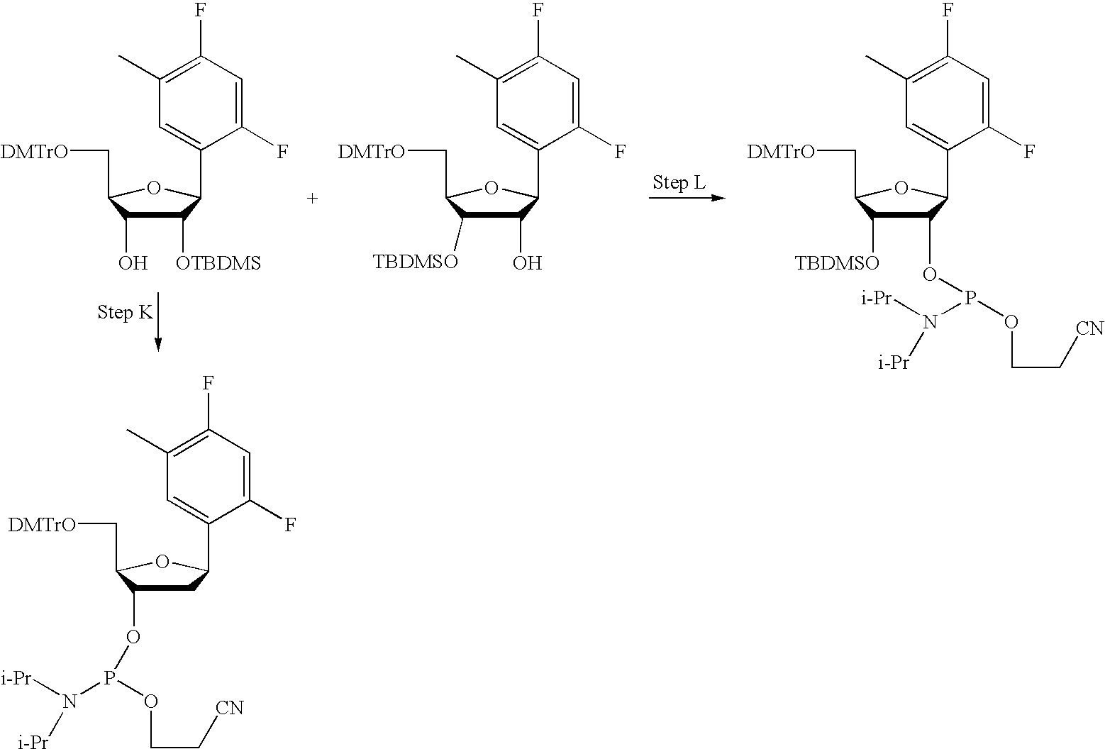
C1(O)C(C[DMTrO])OC(C2=CC(C)=C(F)C=C2F)C1[OTBDMS].C1([TBDMSO])C(C[DMTrO])OC(C2=CC(C)=C(F)C=C2F)C1O.C1([TBDMSO])C(C[DMTrO])OC(C2=CC(C)=C(F)C=C2F)C1OP(OCC[CN])N([i-Pr])[i-Pr].C1(OP(N([i-Pr])[i-Pr])OCC[CN])C(C[DMTrO])OC(C2=CC(C)=C(F)C=C2F)C1
